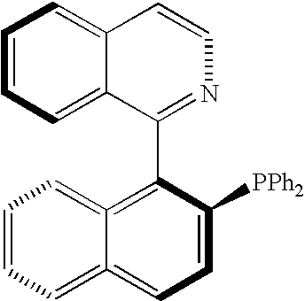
C1=CC=C2C(=C1)C=CN=C2C1=C2=CC=CC=C2=CC=C1[PPh2]
